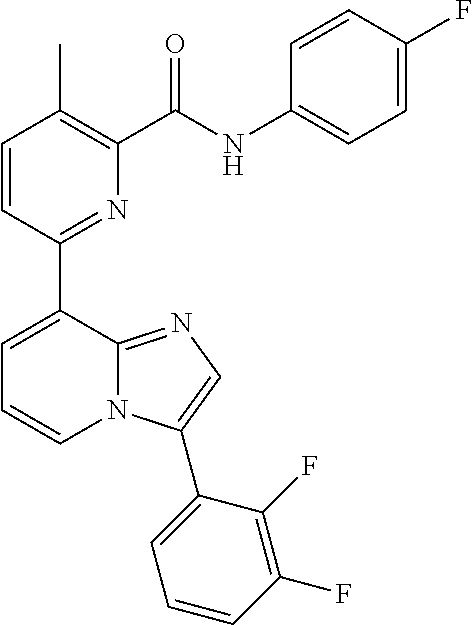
C1=CC(C2=CC=CN3C2=NC=C3C2=CC=CC(F)=C2F)=NC(C(=O)NC2=CC=C(F)C=C2)=C1C
